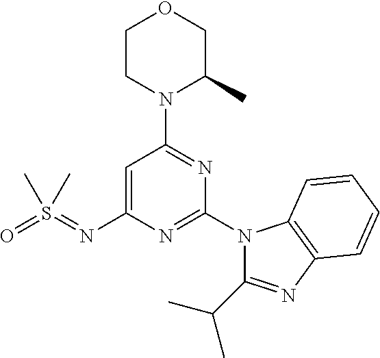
C1=C(N=S(=O)(C)C)N=C(N2C(C(C)C)=NC3=C2C=CC=C3)N=C1N1C(C)COCC1
